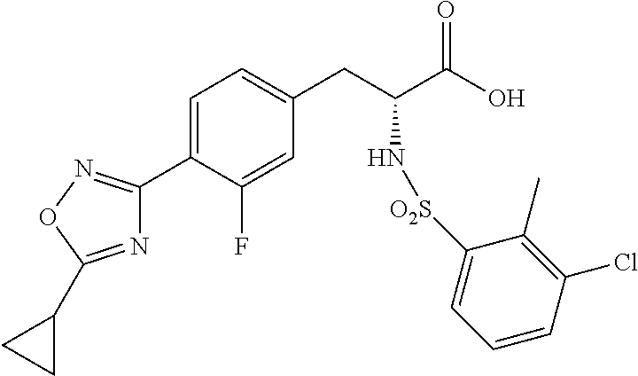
N1=C(C2CC2)ON=C1C1=CC=C(CC(C(O)=O)N[O2S]C2=CC=CC(Cl)=C2C)C=C1F
